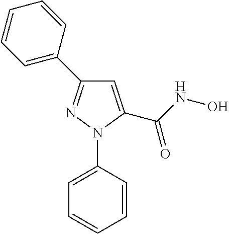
C1=C(C(NO)=O)N(C2=CC=CC=C2)N=C1C1=CC=CC=C1
